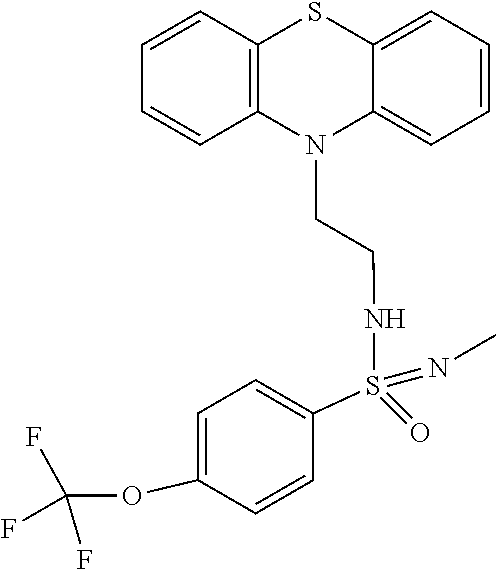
C12=CC=CC=C1SC1=C(N2CCNS(=NC)(=O)C2=CC=C(OC(F)(F)F)C=C2)C=CC=C1
